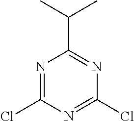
N1=C(Cl)N=C(Cl)N=C1C(C)C
